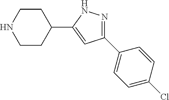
N1=C(C2=CC=C(Cl)C=C2)C=C(C2CCNCC2)N1
